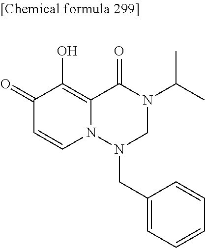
C1(=O)C=CN2C(=C1O)C(=O)N(C(C)C)CN2CC1=CC=CC=C1
